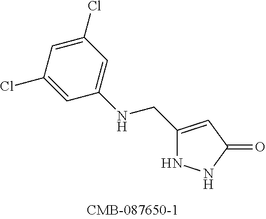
C1(CNC2=CC(Cl)=CC(Cl)=C2)=CC(=O)NN1
